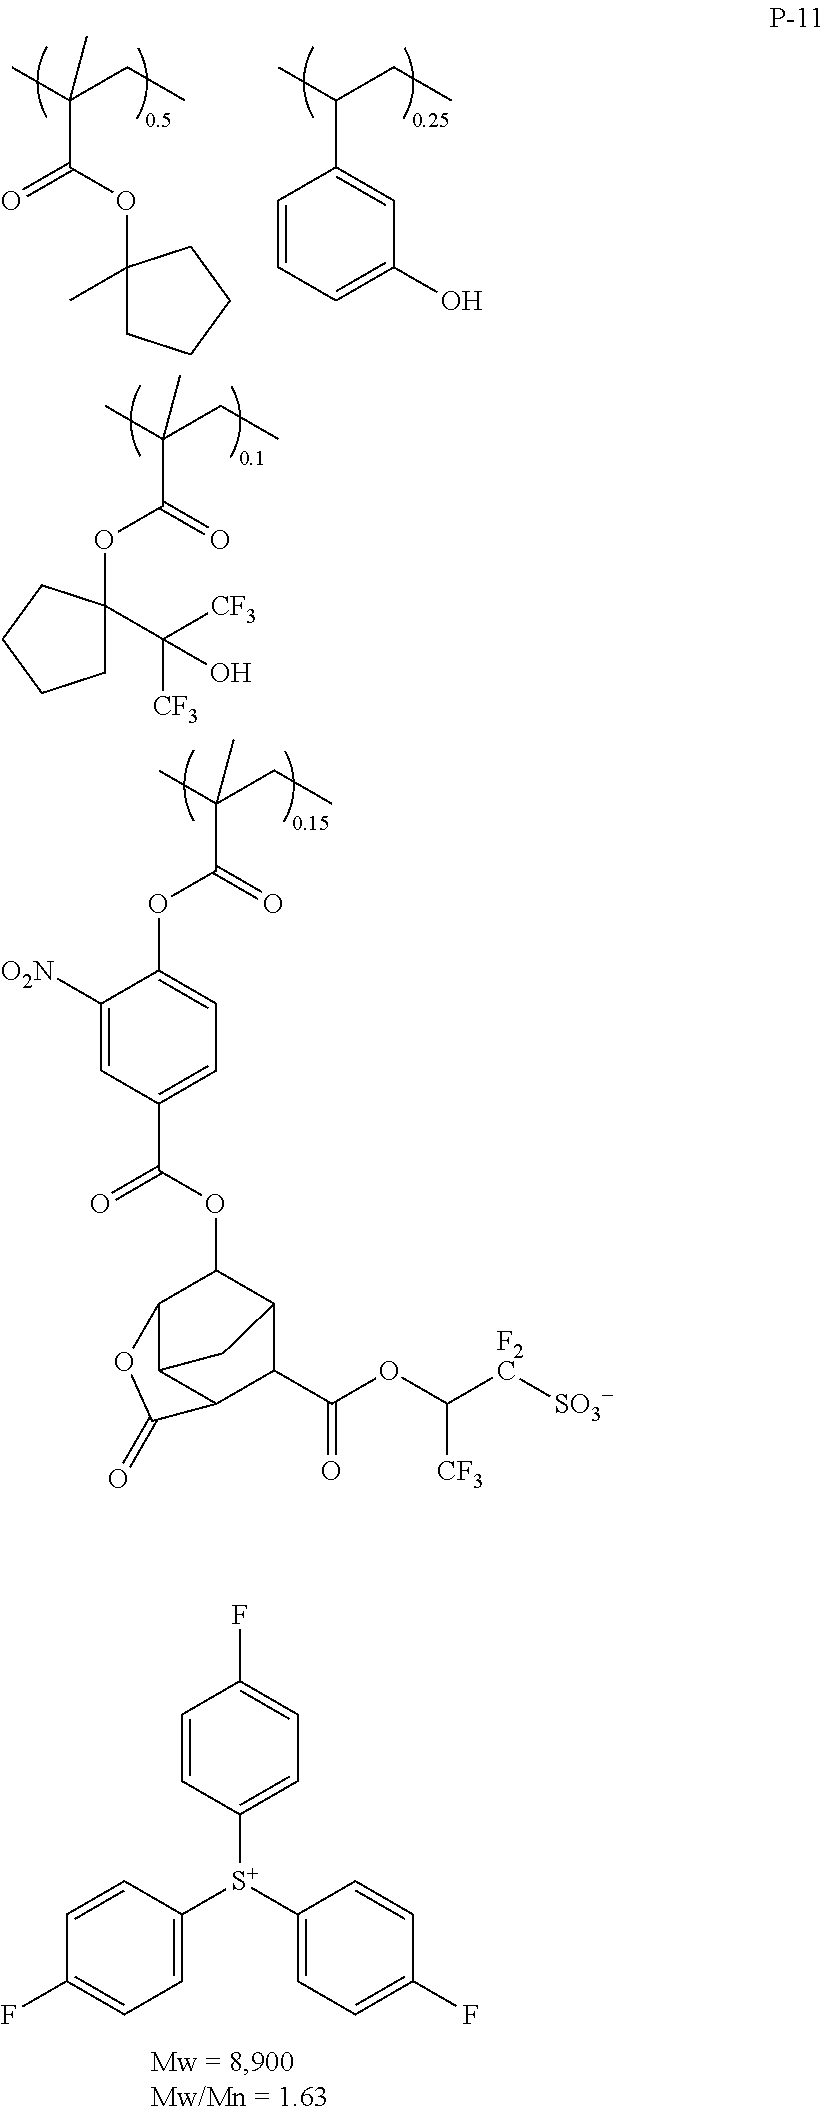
C1(C(C)CC)=CC(O)=CC=C1.C1(OC(=O)C(C)(CC)C)(C)CCCC1.C1=CC([S+](C2=CC=C(F)C=C2)C2=CC=C(F)C=C2)=CC=C1F.C(C(C)(CC)C)(=O)OC1(C([CF3])([CF3])O)CCCC1.C(C(C)(CC)C)(=O)OC1=CC=C(C(OC2C3C4C(C(C(OC([F2C][SO3-])[CF3])=O)C2C4)C(=O)O3)=O)C=C1[O2N]
